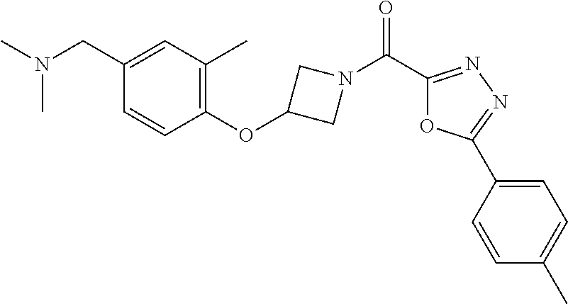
N(CC1=CC(C)=C(OC2CN(C(C3=NN=C(C4=CC=C(C)C=C4)O3)=O)C2)C=C1)(C)C
